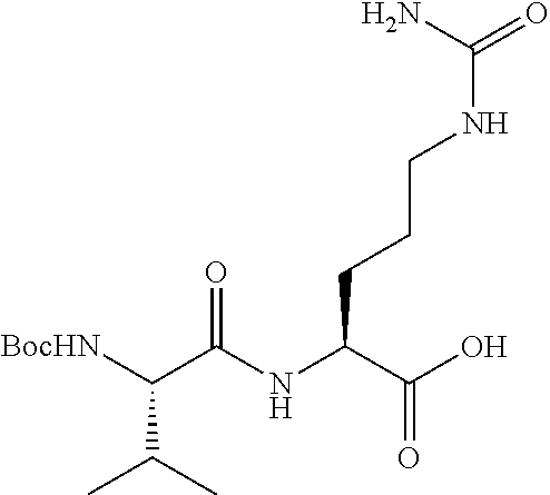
[BocHN]C(C(NC(C(O)=O)CCCNC(=O)N)=O)C(C)C
